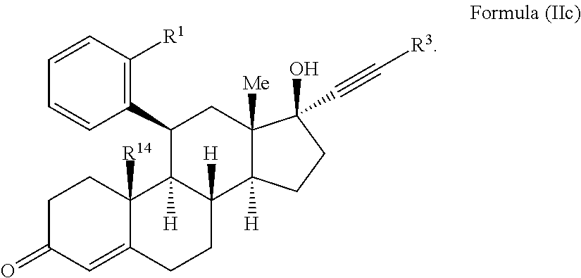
C1C(=O)C=C2C([R14])(C1)C1([H])C([H])(CC2)C2([H])C([Me])(CC1C1=C([R1])C=CC=C1)C(O)(C#C[R3])CC2
